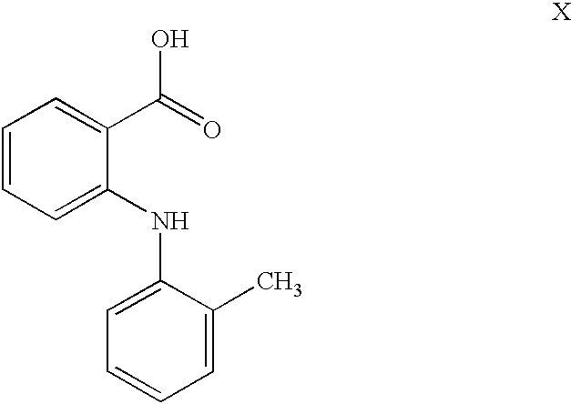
C1=CC=C(NC2=CC=CC=C2C)C(C(=O)O)=C1
